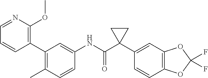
C1(C2=C(OC)N=CC=C2)=C(C)C=CC(NC(C2(C3=CC4=C(C=C3)OC(F)(F)O4)CC2)=O)=C1
